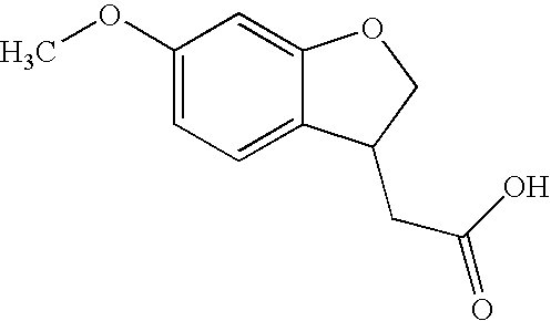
COC1=CC=C2C(=C1)OCC2CC(O)=O
